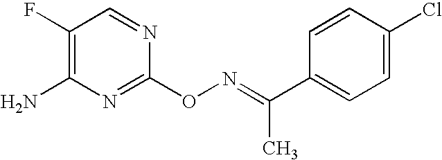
C1(F)=C(N)N=C(ON=C(C2=CC=C(Cl)C=C2)C)N=C1
